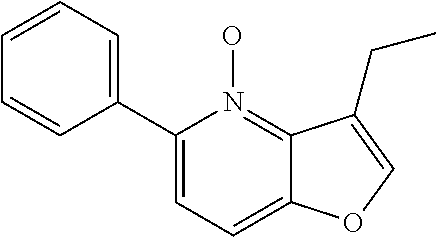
C1(C2=CC=CC=C2)=CC=C2C(=N1O)C(CC)=CO2
